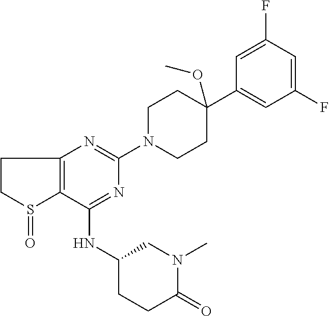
C1CS(=O)C2=C1N=C(N1CCC(C3=CC(F)=CC(F)=C3)(OC)CC1)N=C2NC1CCC(=O)N(C)C1
